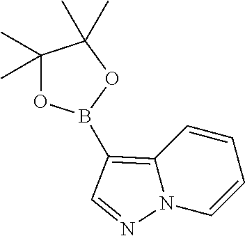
N12C=CC=CC1=C(B1OC(C)(C)C(C)(C)O1)C=N2
